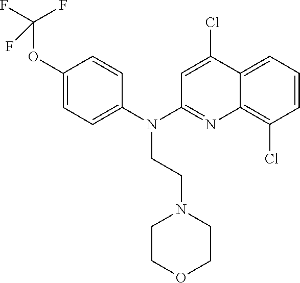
C1(OC(F)(F)F)=CC=C(N(C2=NC3=C(Cl)C=CC=C3C(Cl)=C2)CCN2CCOCC2)C=C1
